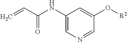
C1=C(NC(C=C)=O)C=C(O[R2])C=N1
